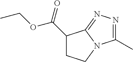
C1(C(=O)OCC)CCN2C1=NN=C2C
